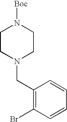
C1CN(CC2=C(Br)C=CC=C2)CCN1[Boc]
